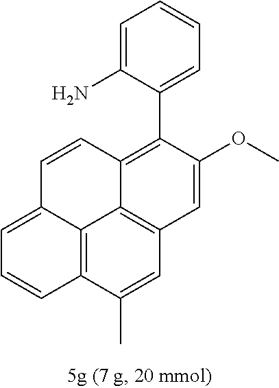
C1=C(N)C(C2=C3C4=C(C=C(C)C5=C4C(=CC=C5)C=C3)C=C2OC)=CC=C1
